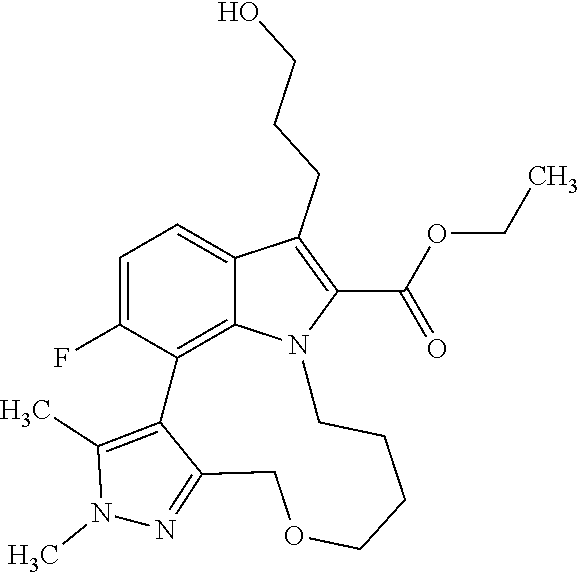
C1=C(F)C2=C3C(=C1)C(CCCO)=C(C(OCC)=O)N3CCCCOCC1=NN(C)C(C)=C21
